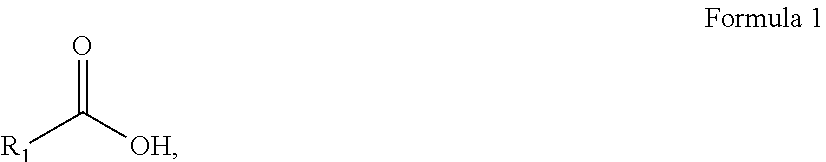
[R1]C(=O)[OH]
